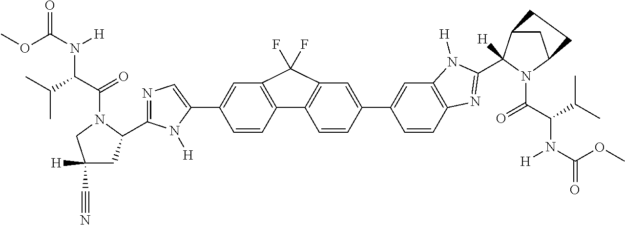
C1=C(C2=CC3=C(C=C2)N=C(C2([H])C4CC(N2C(=O)C(N([H])C(OC)=O)C(C)C)CC4)N3[H])C=CC2=C1C(F)(F)C1=C2C=CC(C2=CN=C(C3CC([H])(C#N)CN3C(C(C(C)C)N(C(OC)=O)[H])=O)N2[H])=C1
